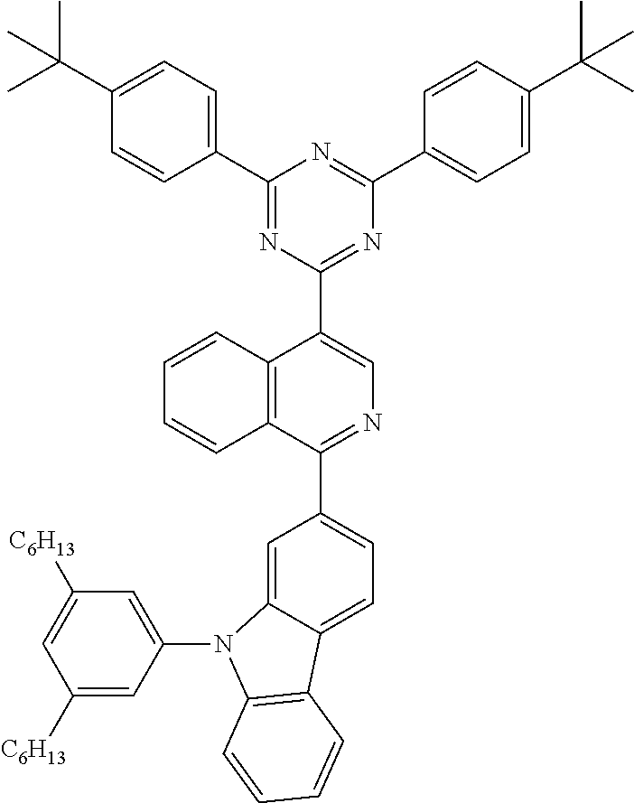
C1(C(C)(C)C)=CC=C(C2=NC(C3=CN=C(C4=CC=C5C(=C4)N(C4=CC([C6H13])=CC([C6H13])=C4)C4=C5C=CC=C4)C4=C3C=CC=C4)=NC(C3=CC=C(C(C)(C)C)C=C3)=N2)C=C1
